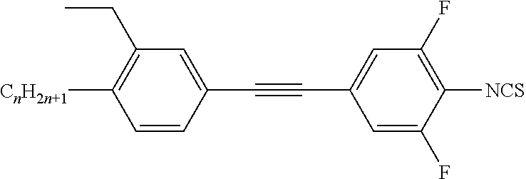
C1=CC(C#CC2=CC(F)=C([NCS])C(F)=C2)=CC(CC)=C1[CnH2n+1]
